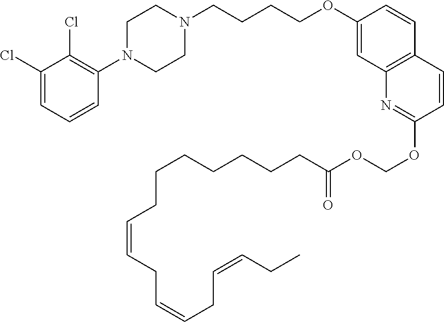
C1(Cl)=CC=CC(N2CCN(CCCCOC3=CC4=C(C=C3)C=CC(OCOC(CCCCCCCC=CCC=CCC=CCC)=O)=N4)CC2)=C1Cl
